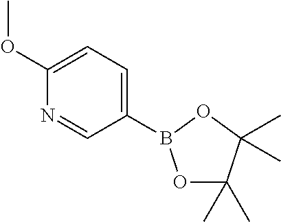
C1(B2OC(C)(C)C(C)(C)O2)=CC=C(OC)N=C1
